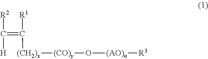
C(=C([R1])[(CH2)x][(CO)y]O[(AO)n][R3])([R2])[H]
